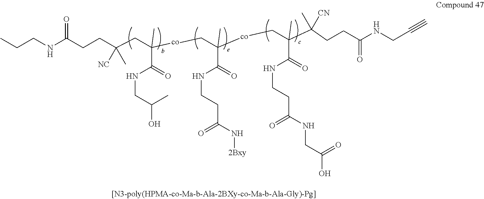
C(CNC(CCC(CC([co]CC([co]CC(C(CCC(NCC#C)=O)([CN])C)(C(=O)NCCC(NCC(O)=O)=O)C)(C(=O)NCCC(N[2Bxy])=O)C)(C(=O)NCC(O)C)C)([NC])C)=O)C
